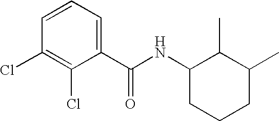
C1(C(NC2CCCC(C)C2C)=O)=CC=CC(Cl)=C1Cl
